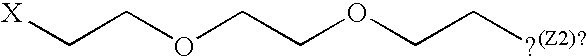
[X]CCOCCOCC[?(Z2)?]
